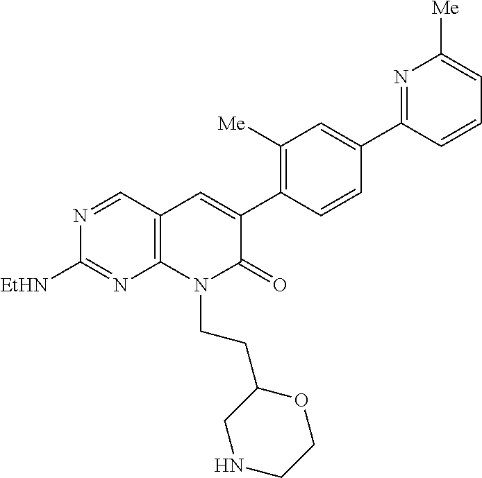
C12=C(C=NC([EtHN])=N1)C=C(C1=C([Me])C=C(C3=NC([Me])=CC=C3)C=C1)C(=O)N2CCC1CNCCO1
